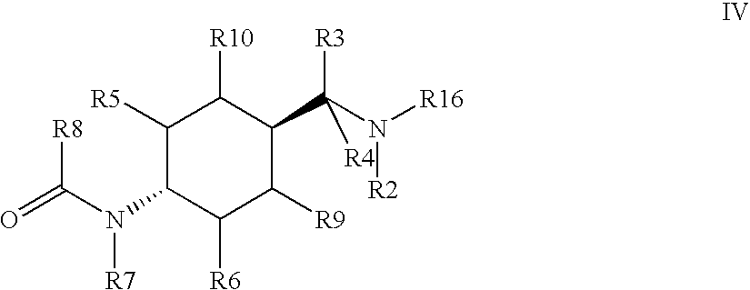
[R8]C(N([R7])C1C([R5])C([R10])C(C(N([R16])[R2])([R3])[R4])C([R9])C1[R6])=O
